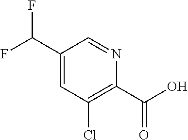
C1(C(F)F)=CC(Cl)=C(C(O)=O)N=C1
